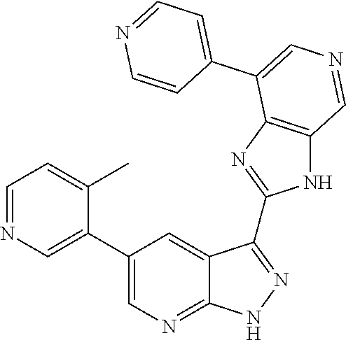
C1=NC=C(C2=CN=C3C(=C2)C(C2=NC4=C(N2)C=NC=C4C2=CC=NC=C2)=NN3)C(C)=C1
